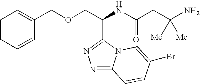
N1=C2N(C(C(COCC3=CC=CC=C3)NC(=O)CC(N)([Me])[Me])=N1)C=C(Br)C=C2
